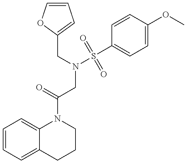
C1=CC=C2C(=C1)N(C(=O)CN(CC1=CC=CO1)S(C1=CC=C(OC)C=C1)(=O)=O)CCC2
